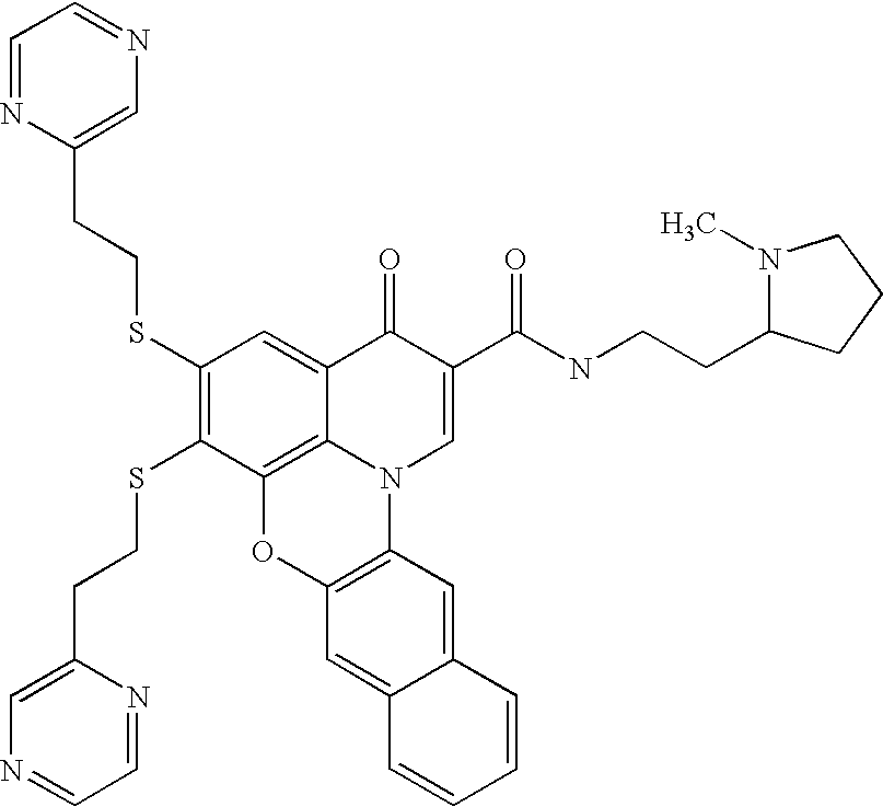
C1(SCCC2=CN=CC=N2)=C(SCCC2=CN=CC=N2)C2=C3C(=C1)C(=O)C(C(NCCC1N(C)CCC1)=O)=CN3C1=C(O2)C=C2C(=C1)C=CC=C2
